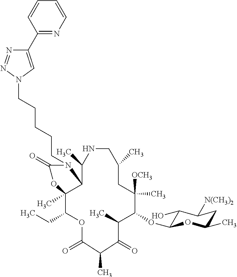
C(CCN1C(=O)OC2(C)C(CC)OC(=O)C(C)C(=O)C(C)C(OC3C(O)C([N(CH3)2])CC(C)O3)C([OCH3])(C)CC(C)CNC(C)C12)CCN1C=C(C2=NC=CC=C2)N=N1
